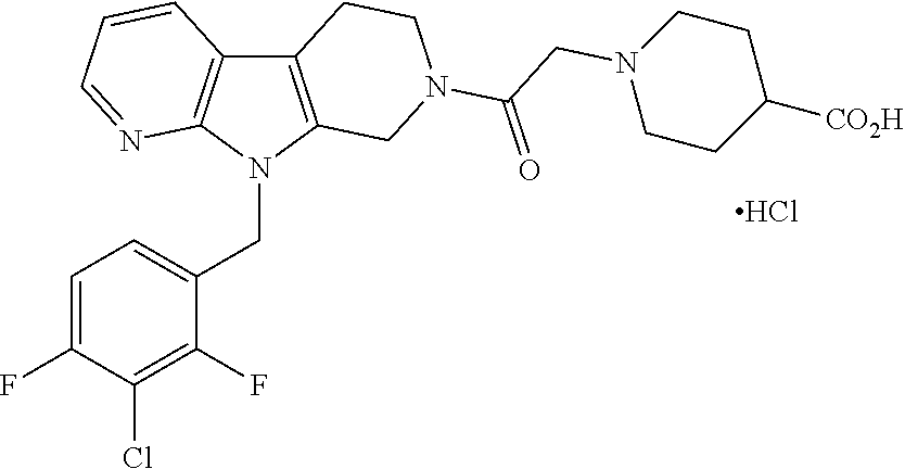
C12=C(N(CC3=CC=C(F)C(Cl)=C3F)C3=C1C=CC=N3)CN(C(CN1CCC([CO2H])CC1)=O)CC2.Cl
